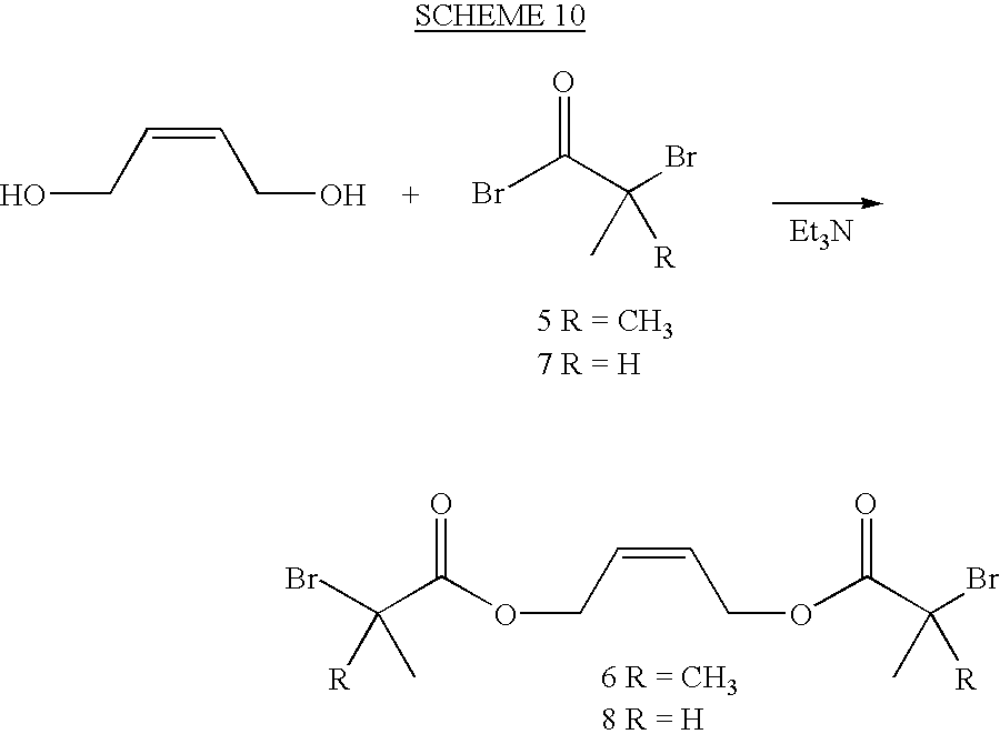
[Et3N].OCC=CCO.BrC(C(Br)(C)[R])=O.O(CC=CCOC(C(Br)(C)[R])=O)C(=O)C(Br)([R])C
